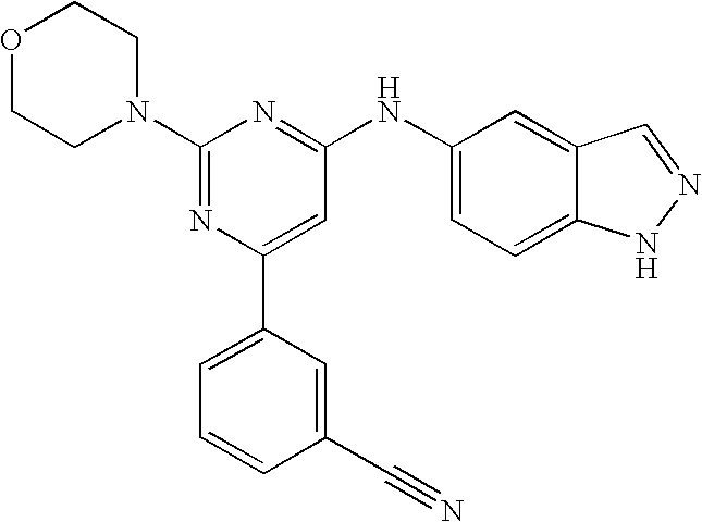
C1(N2CCOCC2)=NC(C2=CC=CC(C#N)=C2)=CC(NC2=CC=C3C(=C2)C=NN3)=N1
